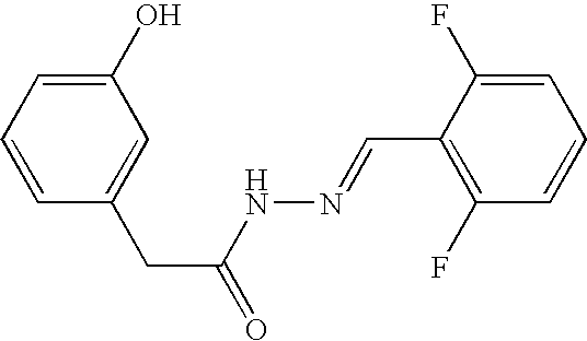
C1(O)=CC=CC(CC(=O)NN=CC2=C(F)C=CC=C2F)=C1
